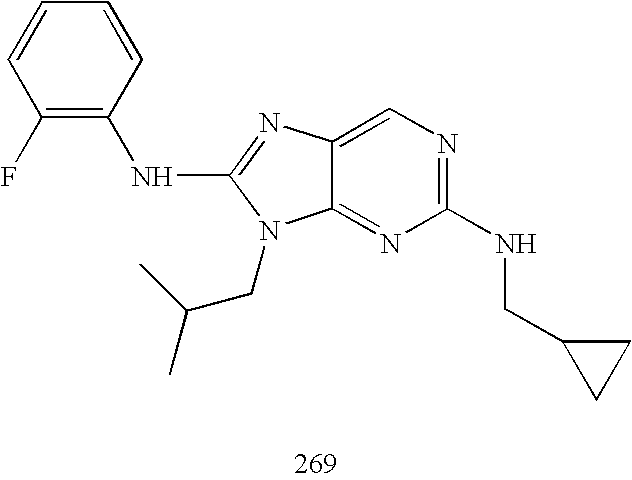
C12=NC(NCC3CC3)=NC=C1N=C(NC1=C(F)C=CC=C1)N2CC(C)C
